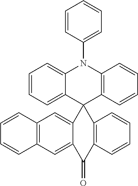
C1=CC(N2C3=C(C=CC=C3)C3(C4=CC=CC=C24)C2=CC4=C(C=C2C(=O)C2=C3C=CC=C2)C=CC=C4)=CC=C1
